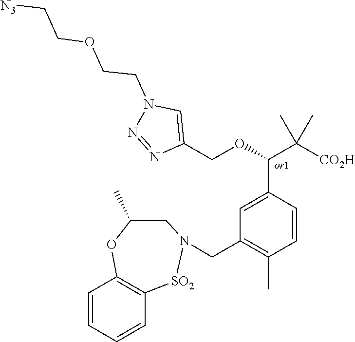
C1=CC=CC2=C1OC(C)CN(CC1=C(C)C=CC(C(C([CO2H])(C)C)OCC3=CN(CCOCC[N3])N=N3)=C1)[SO2]2
